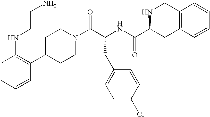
N(C1=C(C2CCN(C(C(NC(C3CC4=C(CN3)C=CC=C4)=O)CC3=CC=C(Cl)C=C3)=O)CC2)C=CC=C1)CCN
